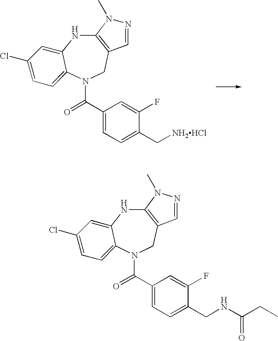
C12=C(CN(C(=O)C3=CC=C(C[NH2HCl])C(F)=C3)C3=CC=C(Cl)C=C3N1)C=NN2C.C12=C(CN(C(=O)C3=CC=C(CNC(CC)=O)C(F)=C3)C3=CC=C(Cl)C=C3N1)C=NN2C
